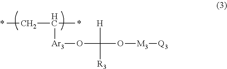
C(C(C)[Ar3]OC(O[M3][Q3])([H])[R3])C.*.*
